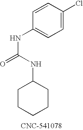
C1=CC(NC(=O)NC2CCCCC2)=CC=C1Cl
